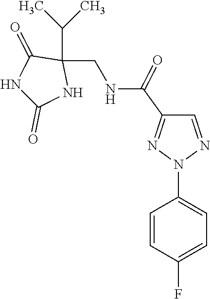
C1(F)=CC=C(N2N=C(C(NCC3(C(C)C)C(=O)NC(=O)N3)=O)C=N2)C=C1
